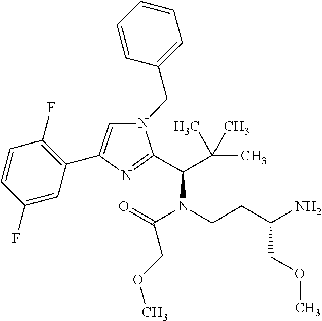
N1(CC2=CC=CC=C2)C=C(C2=C(F)C=CC(F)=C2)N=C1C(N(C(=O)COC)CCC(N)COC)C(C)(C)C
